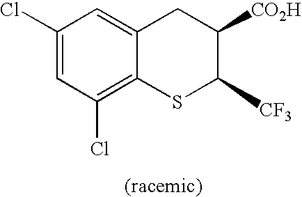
C12=C(Cl)C=C(Cl)C=C1CC([CO2H])C([CF3])S2
